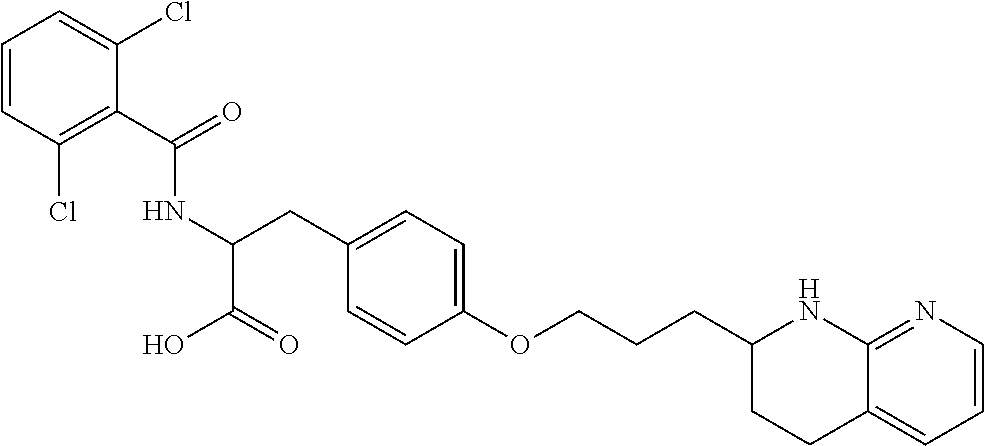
C(C1=C(Cl)C=CC=C1Cl)(=O)NC(CC1=CC=C(OCCCC2CCC3=CC=CN=C3N2)C=C1)C(O)=O
